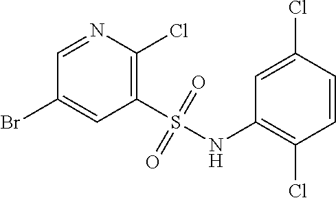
C1(S(=O)(=O)NC2=C(Cl)C=CC(Cl)=C2)=C(Cl)N=CC(Br)=C1
